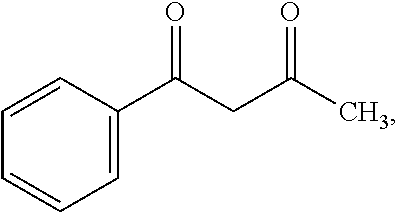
C1=CC=C(C(CC(C)=O)=O)C=C1
